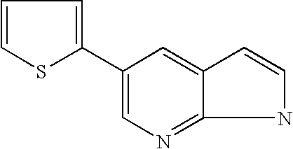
C1=C(C2=CC=CS2)C=C2C(=N1)NC=C2
